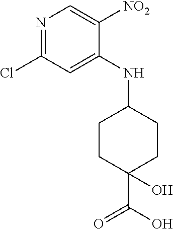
C1CC(C(O)=O)(O)CCC1NC1=CC(Cl)=NC=C1[NO2]
